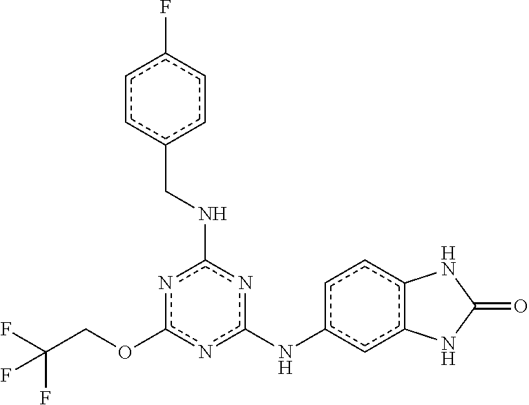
FC(COc1nc(Nc2ccc3c(c2)NC(=O)N3)nc(NCc2ccc(F)cc2)n1)(F)F
